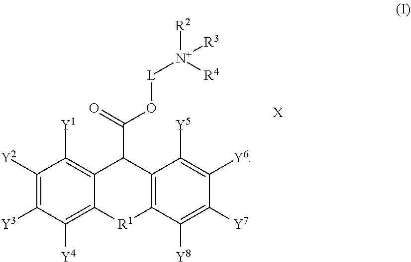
C1([Y2])=C([Y3])C([Y4])=C2C(=C1[Y1])C(C(=O)O[L][N+]([R2])([R3])[R4])C1=C([R1]2)C([Y8])=C([Y7])C([Y6])=C1[Y5].[X]
